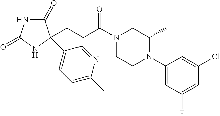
C1(=O)NC(=O)NC1(C1=CC=C(C)N=C1)CCC(N1CCN(C2=CC(F)=CC(Cl)=C2)C(C)C1)=O
